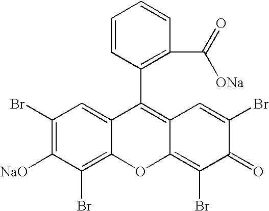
C1(Br)=C([NaO])C(Br)=C2C(=C1)C(C1=C(C(=O)[ONa])C=CC=C1)=C1C(=C(Br)C(=O)C(Br)=C1)O2
